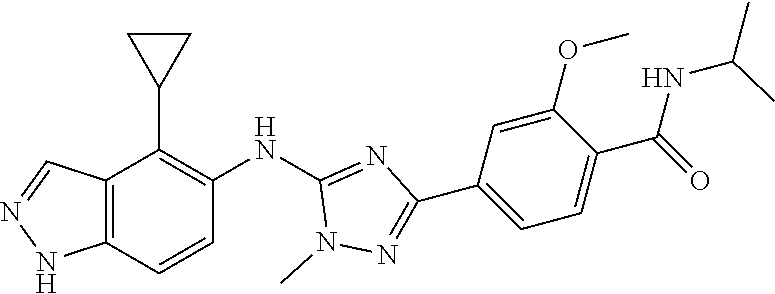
C12=C(C=CC(NC3=NC(C4=CC=C(C(=O)NC(C)C)C(OC)=C4)=NN3C)=C1C1CC1)NN=C2
